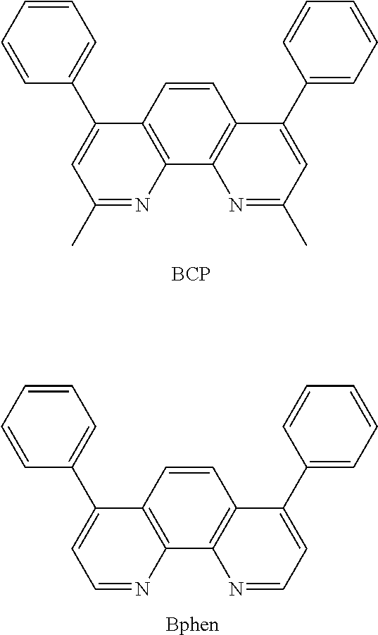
C1=CC(C2=CC(C)=NC3=C2C=CC2=C3N=C(C)C=C2C2=CC=CC=C2)=CC=C1.[BCP].C1=CC(C2=CC=NC3=C2C=CC2=C3N=CC=C2C2=CC=CC=C2)=CC=C1.[Bphen]
